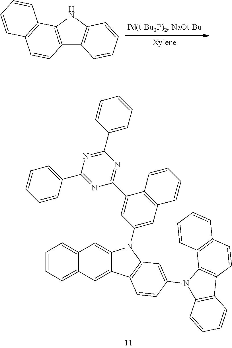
C1=CC=C(C2=NC(C3=CC=CC=C3)=NC(C3=CC(N4C5=CC6=CC=CC=C6C=C5C5=C4C=C(N4C6=C(C7=C4C4=C(C=C7)C=CC=C4)C=CC=C6)C=C5)=CC4=C3C=CC=C4)=N2)C=C1.C12=C(NC3=C1C=CC=C3)C1=C(C=C2)C=CC=C1
